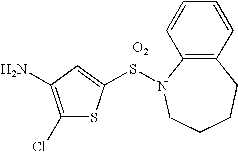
C12=C(C=CC=C1)CCCCN2SC1=CC(N)=C(Cl)S1.[O2]
